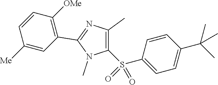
C1(S(C2=CC=C(C(C)(C)C)C=C2)(=O)=O)=C(C)N=C(C2=C([OMe])C=CC([Me])=C2)N1C
